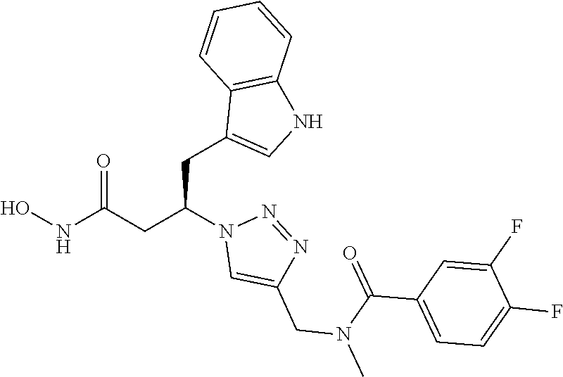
N1=NC(CN(C(=O)C2=CC=C(F)C(F)=C2)C)=CN1C(CC1=CNC2=C1C=CC=C2)CC(=O)NO
